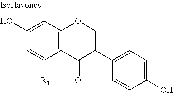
C12=C(C=C(O)C=C1[R1])OC=C(C1=CC=C(O)C=C1)C2=O
